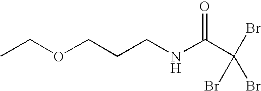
CCOCCCNC(C(Br)(Br)Br)=O
